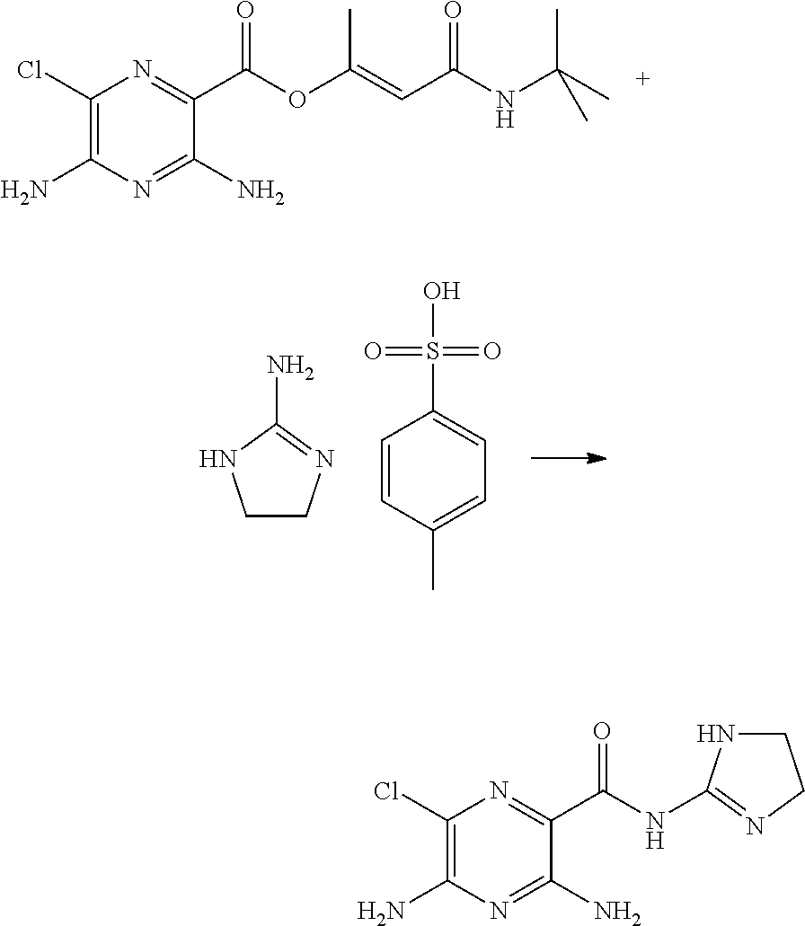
C1(Cl)=C(N)N=C(N)C(C(=O)OC(C)=CC(=O)NC(C)(C)C)=N1.C1=CC(C)=CC=C1S(=O)(=O)O.C1CN=C(N)N1.C1(Cl)=C(N)N=C(N)C(C(=O)NC2=NCCN2)=N1
